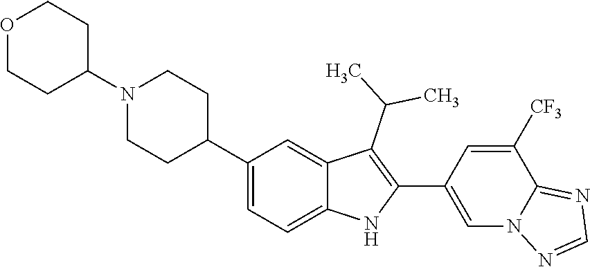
N1(C2CCOCC2)CCC(C2=CC=C3C(=C2)C(C(C)C)=C(C2=CN4C(=NC=N4)C([CF3])=C2)N3)CC1
